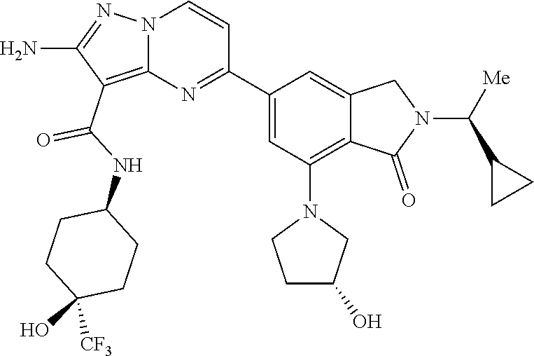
C1(N)=NN2C(=C1C(=O)NC1CCC(O)([CF3])CC1)N=C(C1=CC(N3CCC(O)C3)=C3C(=C1)CN(C(C1CC1)[Me])C3=O)C=C2
